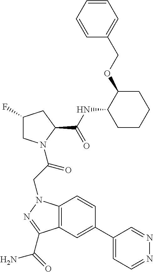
C12=C(C=C(C3=CC=NN=C3)C=C1)C(C(=O)N)=NN2CC(N1CC(F)CC1C(NC1CCCCC1OCC1=CC=CC=C1)=O)=O
